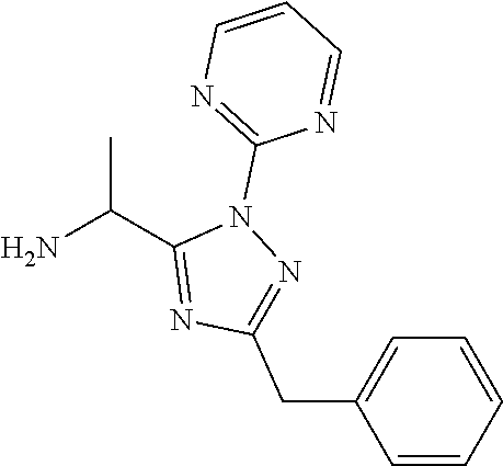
C(C)(C1=NC(CC2=CC=CC=C2)=NN1C1=NC=CC=N1)N
